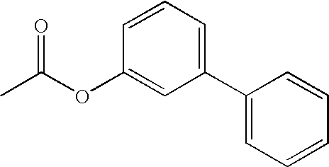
C1=CC=C(C2=CC=CC=C2)C=C1OC(C)=O
